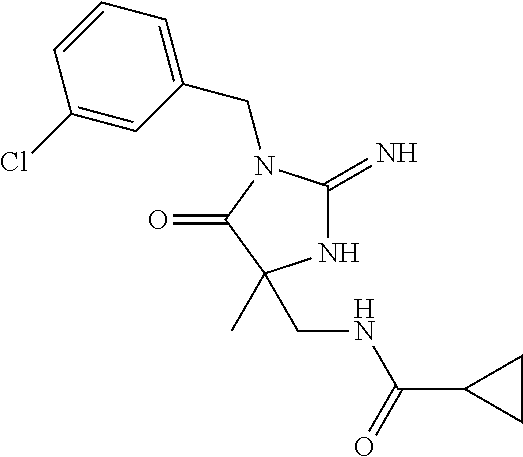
N1C(=N)N(CC2=CC=CC(Cl)=C2)C(=O)C1(C)CNC(C1CC1)=O
